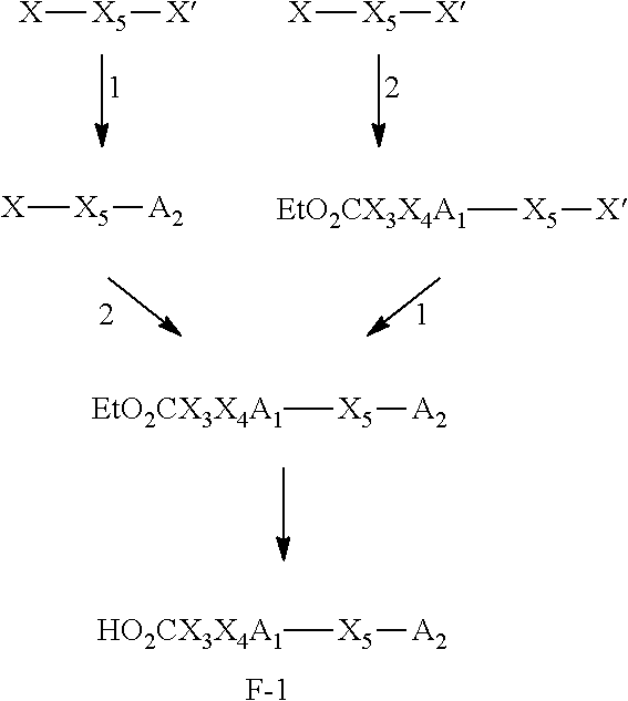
[X][X5][X].[X][X5][X].[X][X5][A2].[EtO2CX3X4A1][X5][X].[EtO2CX3X4A1][X5][A2].[HO2CX3X4A1][X5][A2].[F-]
